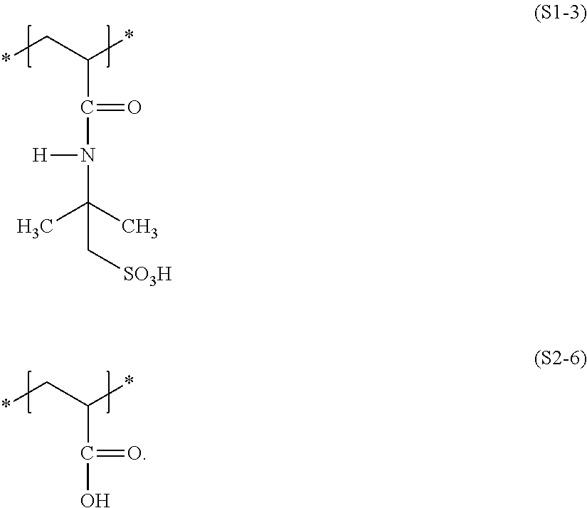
*CC(*)C(O)=O.*CC(*)C(N([H])C(C)(C[SO3H])C)=O
